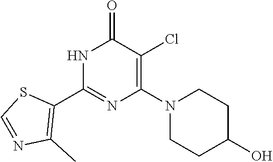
N1C(C2=C(C)N=CS2)=NC(N2CCC(O)CC2)=C(Cl)C1=O
